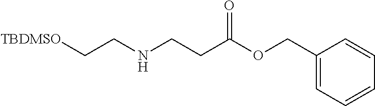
[TBDMSO]CCNCCC(OCC1=CC=CC=C1)=O
